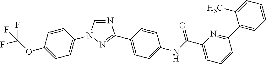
N1=CN(C2=CC=C(OC(F)(F)F)C=C2)N=C1C1=CC=C(NC(C2=CC=CC(C3=CC=CC=C3C)=N2)=O)C=C1
